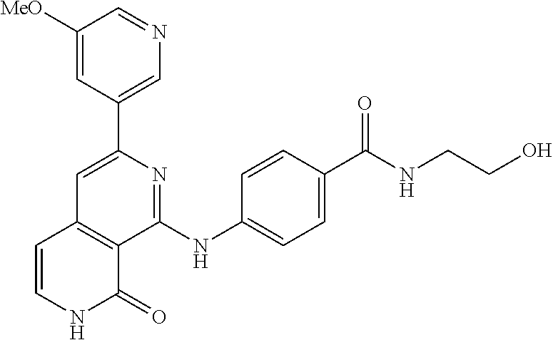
C1(C2=CN=CC([MeO])=C2)=CC2=C(C(NC3=CC=C(C(NCCO)=O)C=C3)=N1)C(=O)NC=C2
